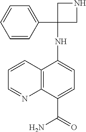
C1=CC2=C(N=C1)C(C(=O)N)=CC=C2NC1(C2=CC=CC=C2)CNC1
